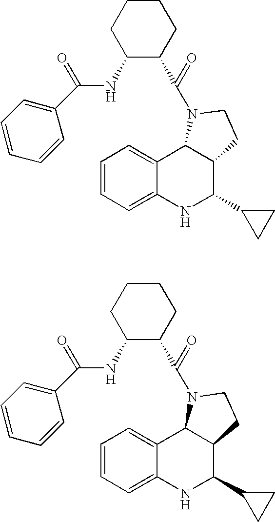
C1=CC=C2C(=C1)C1C(C(C3CC3)N2)CCN1C(C1CCCCC1NC(C1=CC=CC=C1)=O)=O.C1=CC=C2C(=C1)C1C(C(C3CC3)N2)CCN1C(C1CCCCC1NC(C1=CC=CC=C1)=O)=O
